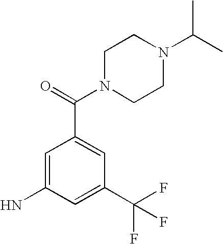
C1(N)=CC(C(N2CCN(C(C)C)CC2)=O)=CC(C(F)(F)F)=C1
